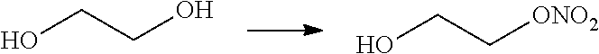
OCCO.OCC[ONO2]
